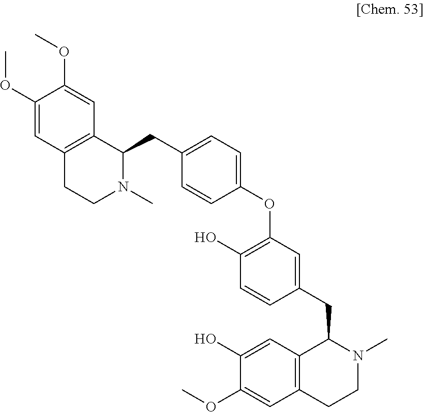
C1(OC)=CC2=C(C=C1OC)C(CC1=CC=C(OC3=C(O)C=CC(CC4C5=C(CCN4C)C=C(OC)C(O)=C5)=C3)C=C1)N(C)CC2
